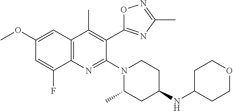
C1(OC)=CC2=C(N=C(N3CCC(NC4CCOCC4)CC3C)C(C3=NC(C)=NO3)=C2C)C(F)=C1
